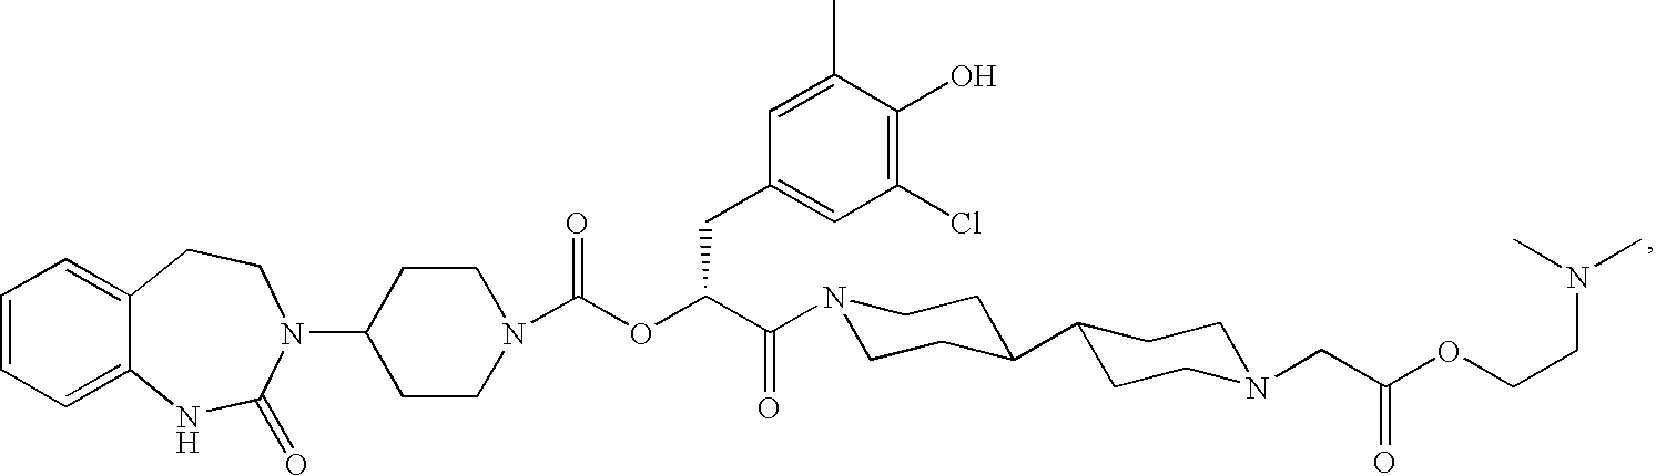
C1=CC=C2C(=C1)CCN(C1CCN(C(OC(C(=O)N3CCC(C4CCN(CC(OCCN(C)C)=O)CC4)CC3)CC3=CC(Cl)=C(O)C(C)=C3)=O)CC1)C(=O)N2
